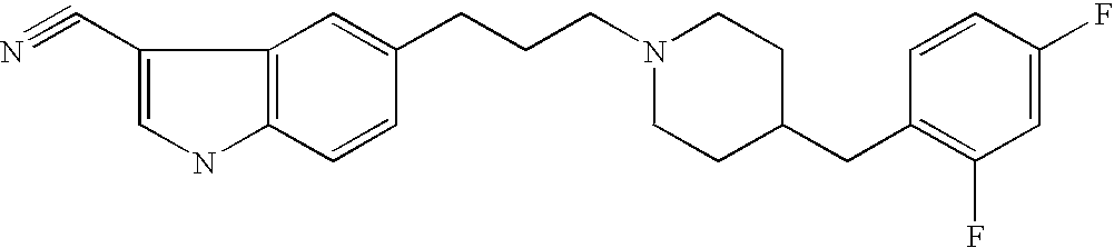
C12=C(C=CC(CCCN3CCC(CC4=C(F)C=C(F)C=C4)CC3)=C1)NC=C2C#N
